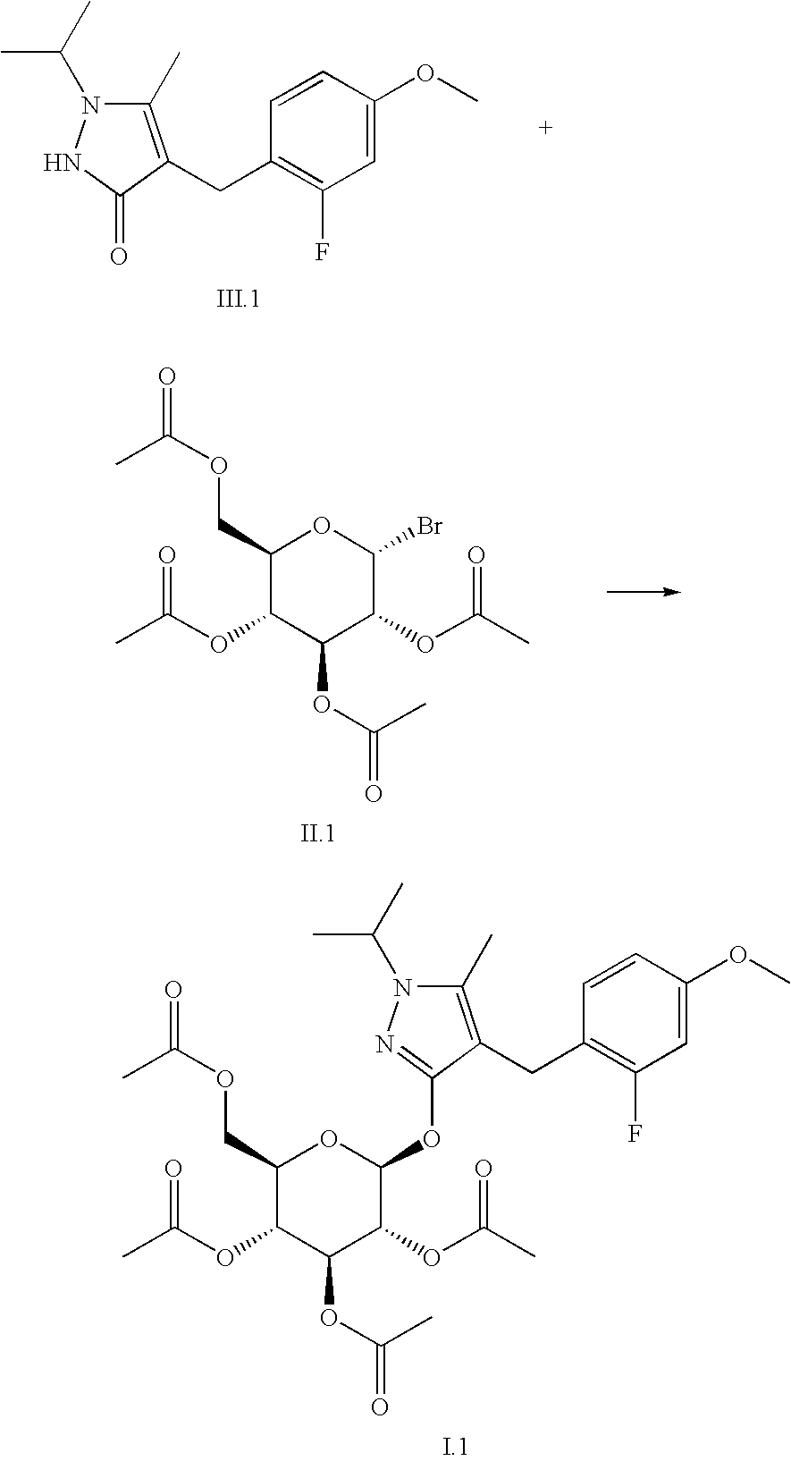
C1(C)=C(CC2=C(F)C=C(OC)C=C2)C(=O)NN1C(C)C.C1(COC(=O)C)C(OC(C)=O)C(OC(=O)C)C(OC(C)=O)C(Br)O1.C1(COC(=O)C)C(OC(C)=O)C(OC(=O)C)C(OC(C)=O)C(OC2=NN(C(C)C)C(C)=C2CC2=C(F)C=C(OC)C=C2)O1
